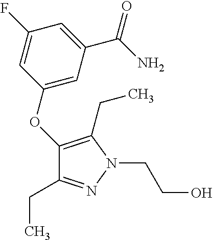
C1(CC)=NN(CCO)C(CC)=C1OC1=CC(C(=O)N)=CC(F)=C1
